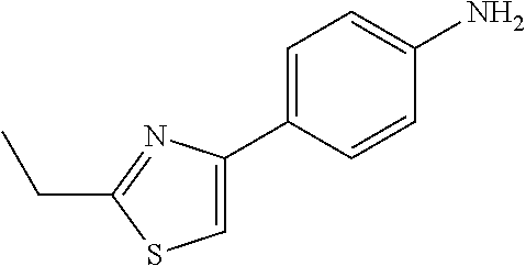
C1=C(C2=CC=C(N)C=C2)N=C(CC)S1
